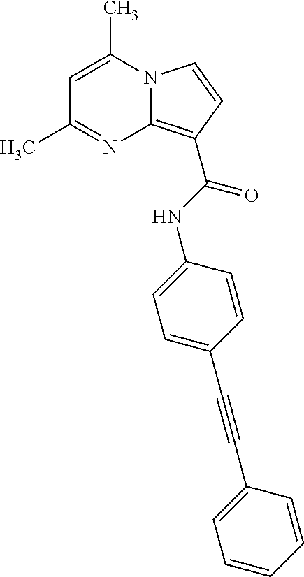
C1=C(C)N2C(=C(C(NC3=CC=C(C#CC4=CC=CC=C4)C=C3)=O)C=C2)N=C1C
